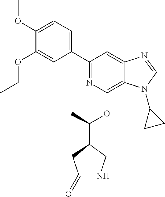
C1(C2=NC(OC(C3CC(=O)NC3)C)=C3C(=C2)N=CN3C2CC2)=CC=C(OC)C(OCC)=C1
